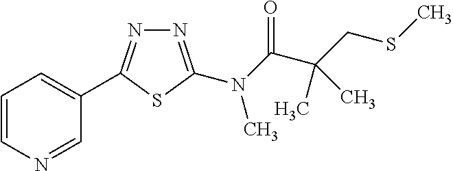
N1=C(N(C(C(CSC)(C)C)=O)C)SC(C2=CC=CN=C2)=N1
